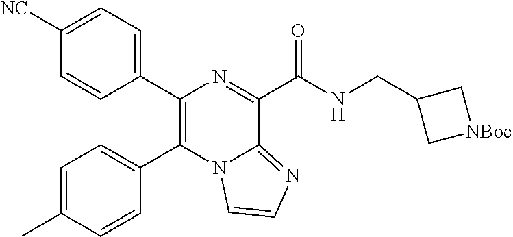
C1=C(C)C=CC(C2=C(C3=CC=C([NC])C=C3)N=C(C(NCC3C[NBoc]C3)=O)C3=NC=CN23)=C1
